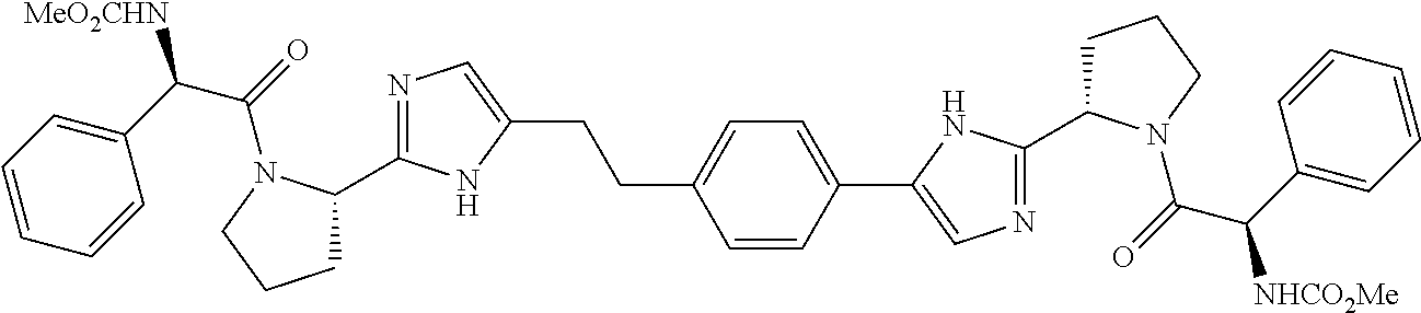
N1=C(C2CCCN2C(=O)C(C2=CC=CC=C2)[MeO2CHN])NC(CCC2=CC=C(C3=CN=C(C4CCCN4C(=O)C(C4=CC=CC=C4)[NHCO2Me])N3)C=C2)=C1
